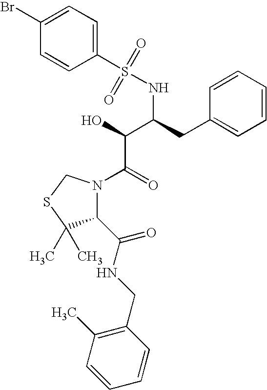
C1=CC=CC=C1CC(NS(=O)(=O)C1=CC=C(Br)C=C1)C(C(=O)N1C(C(NCC2=C(C)C=CC=C2)=O)C(C)(C)SC1)O
